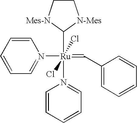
C1([Ru](=CC2=CC=CC=C2)(N2=CC=CC=C2)(Cl)(Cl)N2=CC=CC=C2)[N-Mes]CC[Mes-N]1
